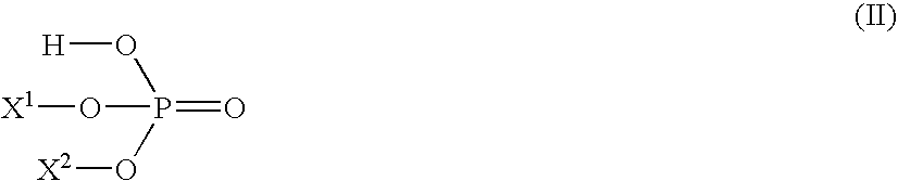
[H]OP(O[X2])(=O)O[X1]
